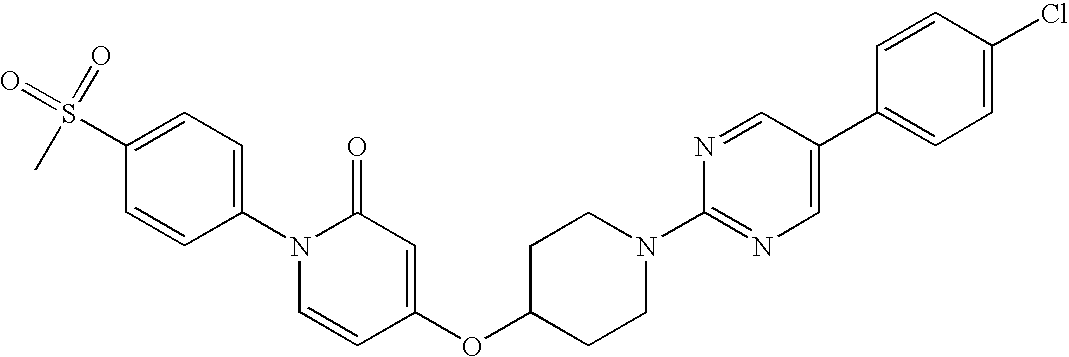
CS(C1=CC=C(N2C=CC(OC3CCN(C4=NC=C(C5=CC=C(Cl)C=C5)C=N4)CC3)=CC2=O)C=C1)(=O)=O
